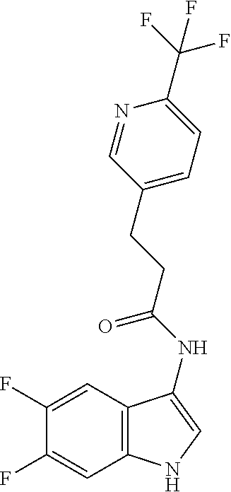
C1(F)=CC2=C(C=C1F)NC=C2NC(=O)CCC1=CC=C(C(F)(F)F)N=C1
